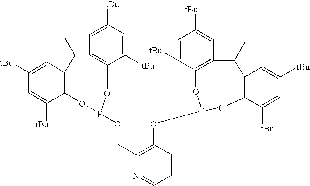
C1([tBu])=CC2=C(C([tBu])=C1)OP(OCC1=C(OP3OC4=C(C=C([tBu])C=C4[tBu])C(C)C4=C(C([tBu])=CC([tBu])=C4)O3)C=CC=N1)OC1=C(C=C([tBu])C=C1[tBu])C2C
